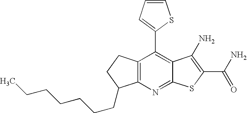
C12=C(C(C3=CC=CS3)=C3C(=N1)SC(C(N)=O)=C3N)CCC2CCCCCCC
